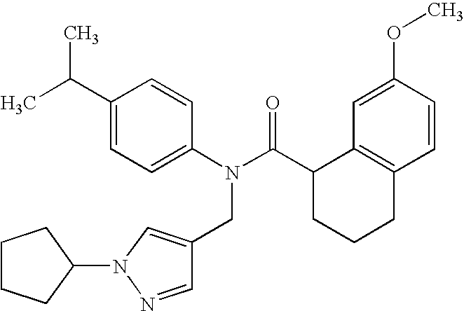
C1(C(C)C)=CC=C(N(C(C2CCCC3=C2C=C(OC)C=C3)=O)CC2=CN(C3CCCC3)N=C2)C=C1
